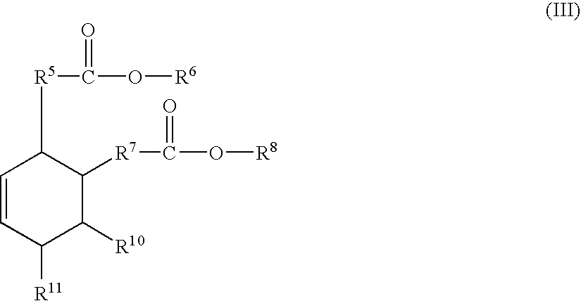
C1=CC([R11])C([R10])C([R7]C(=O)O[R8])C1[R5]C(=O)O[R6]
